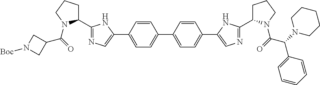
C1=CC(C2=CN=C(C3CCCN3C(=O)C3CN([Boc])C3)N2)=CC=C1C1=CC=C(C2=CN=C(C3CCCN3C(C(C3=CC=CC=C3)N3CCCCC3)=O)N2)C=C1
